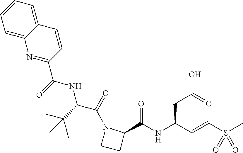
C(=O)(NC(C(N1C(C(=O)NC(CC(=O)O)C=CS(C)(=O)=O)CC1)=O)C(C)(C)C)C1=NC2=CC=CC=C2C=C1
